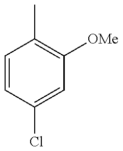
C1=CC(Cl)=CC([OMe])=C1C
